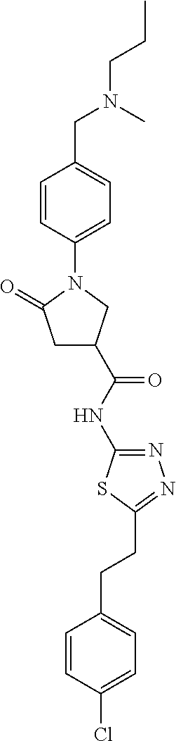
C1C(C(=O)NC2=NN=C(CCC3=CC=C(Cl)C=C3)S2)CN(C2=CC=C(CN(CCC)C)C=C2)C1=O
